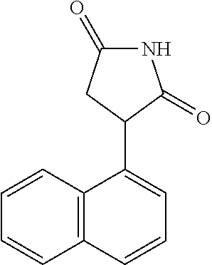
C12=C(C=CC=C1)C(C1CC(=O)NC1=O)=CC=C2
